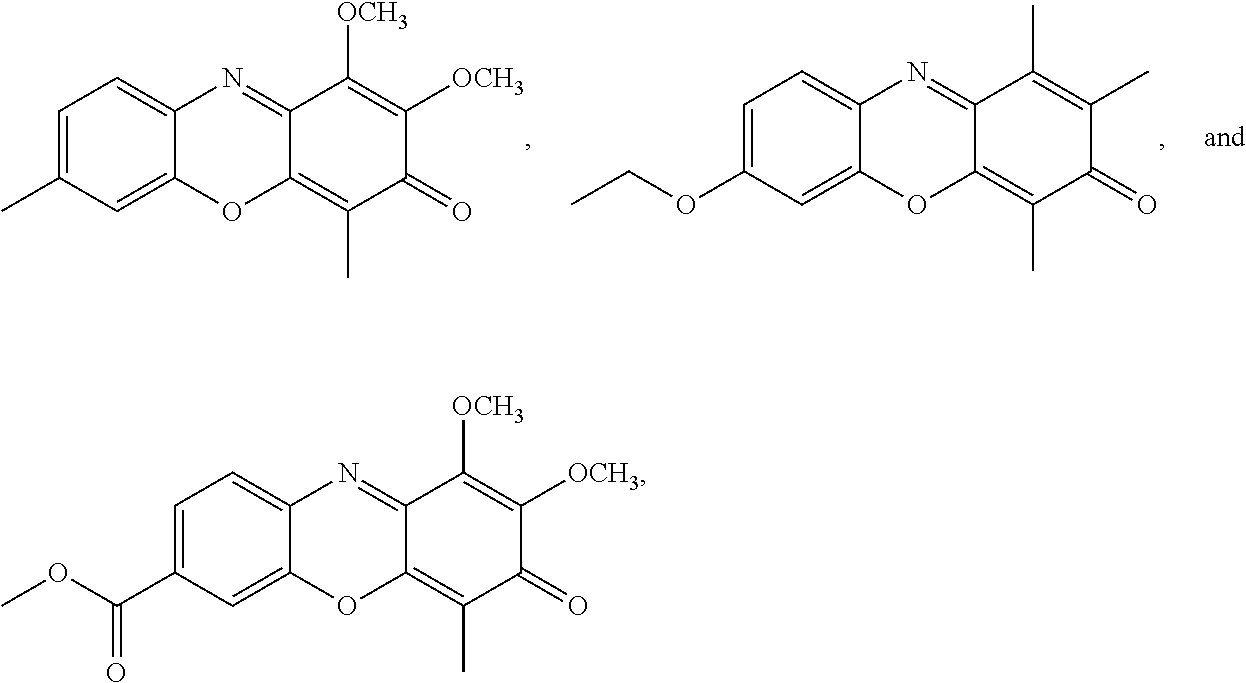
C1=C(C(OC)=O)C=C2C(=C1)N=C1C(=C(C)C(=O)C([OCH3])=C1[OCH3])O2.C1=C(OCC)C=C2C(=C1)N=C1C(=C(C)C(=O)C(C)=C1C)O2.C1=C(C)C=C2C(=C1)N=C1C(=C(C)C(=O)C([OCH3])=C1[OCH3])O2
